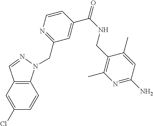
C12=C(N(CC3=NC=CC(C(=O)NCC4=C(C)N=C(N)C=C4C)=C3)N=C1)C=CC(Cl)=C2
